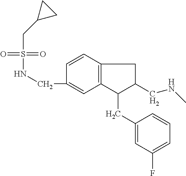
S(=O)(NCC1=CC2=C(C=C1)CC(CNC)C2CC1=CC(F)=CC=C1)(=O)CC1CC1
